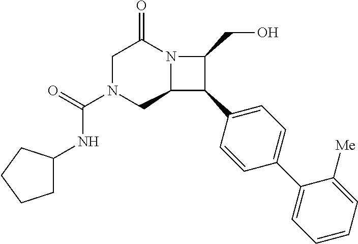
C1N(C(NC2CCCC2)=O)CC2N(C1=O)C(CO)C2C1=CC=C(C2=CC=CC=C2[Me])C=C1
